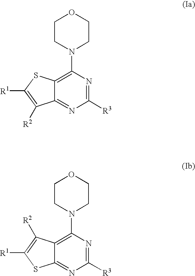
C12=NC([R3])=NC(N3CCOCC3)=C1SC([R1])=C2[R2].C12=NC([R3])=NC(N3CCOCC3)=C1C([R2])=C([R1])S2
